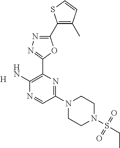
[H].C1(N2CCN(S(CC)(=O)=O)CC2)=NC(C2=NN=C(C3=C(C)C=CS3)O2)=C(N)N=C1
